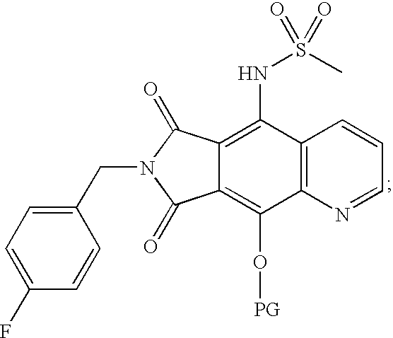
C1(CN2C(=O)C3=C(O[PG])C4=C(C(NS(C)(=O)=O)=C3C2=O)C=CC=N4)=CC=C(F)C=C1
